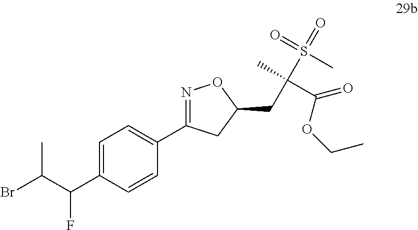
C1=C(C(C(C)Br)F)C=CC(C2=NOC(CC(C)(S(=O)(C)=O)C(=O)OCC)C2)=C1
